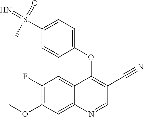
C1(F)=C(OC)C=C2C(=C1)C(OC1=CC=C(S(=N)(=O)C)C=C1)=C(C#N)C=N2
